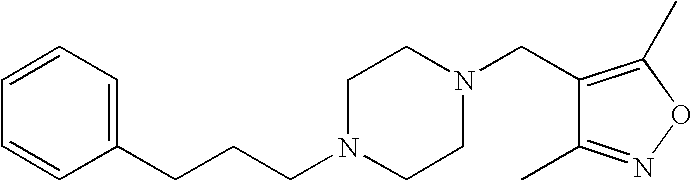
C(CCN1CCN(CC2=C(C)ON=C2C)CC1)C1=CC=CC=C1
